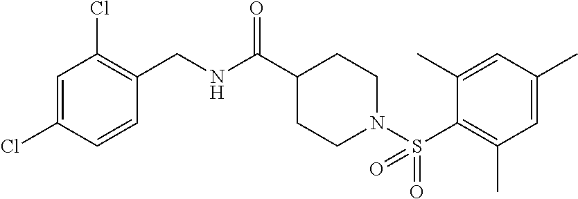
C(NC(C1CCN(S(C2=C(C)C=C(C)C=C2C)(=O)=O)CC1)=O)C1=C(Cl)C=C(Cl)C=C1
